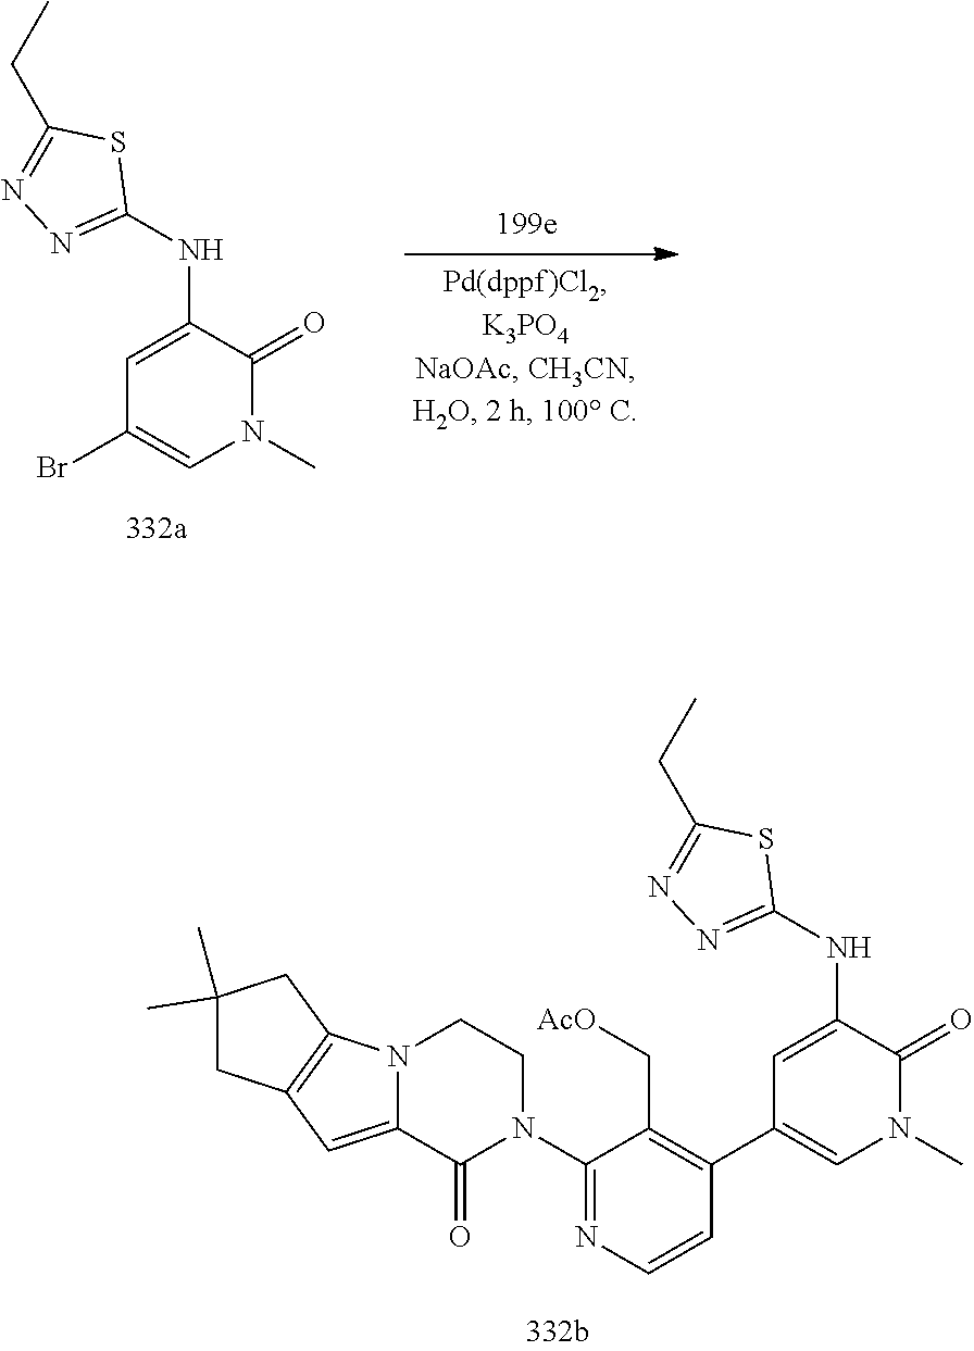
C(C1=NN=C(NC2=CC(C3=C(C[AcO])C(N4CCN5C(=CC6=C5CC(C)(C)C6)C4=O)=NC=C3)=CN(C)C2=O)S1)C.C(C1=NN=C(NC2=CC(Br)=CN(C)C2=O)S1)C
